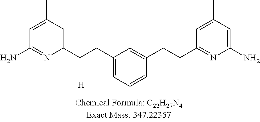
C1=C(C)C=C(CCC2=CC=CC(CCC3=NC(N)=CC(C)=C3)=C2)N=C1N.[H]
